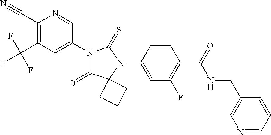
C1(C#N)=C(C(F)(F)F)C=C(N2C(=O)C3(N(C4=CC(F)=C(C(NCC5=CN=CC=C5)=O)C=C4)C2=S)CCC3)C=N1
